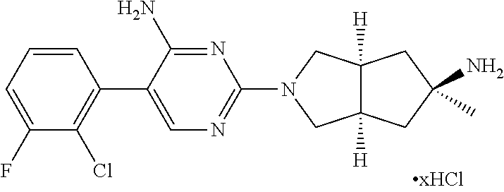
C1=CC=C(F)C(Cl)=C1C1=CN=C(N2CC3([H])C([H])(C2)CC(N)(C)C3)N=C1N
